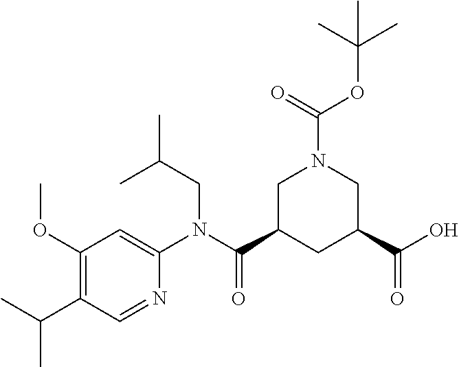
C1(OC)=C(C(C)C)C=NC(N(C(C2CC(C(O)=O)CN(C(=O)OC(C)(C)C)C2)=O)CC(C)C)=C1
